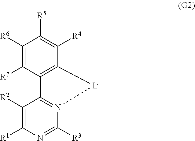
C1([R2])=C([R1])N=C([R3])N2=C1C1=C([Ir]2)C([R4])=C([R5])C([R6])=C1[R7]
